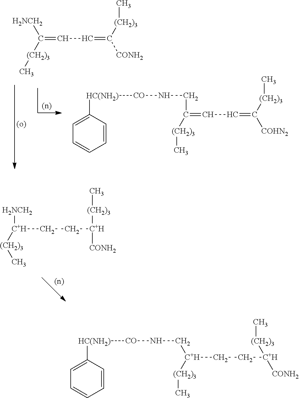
C(=CC=C([(CH2)3]C)[CONH2])([(CH2)3]C)[H2NCH2].C1=C([HC(NH2)][CO]NCC(=CC=C([(CH2)3]C)[COHN2])[(CH2)3]C)C=CC=C1.[C+H]([H2NCH2])(CC[C+H]([CONH2])[(CH2)3]C)[(CH2)3]C.C1=C([HC(NH2)][CO]NC[C+H]([(CH2)3]C)CC[C+H]([CONH2])[(CH2)3]C)C=CC=C1
